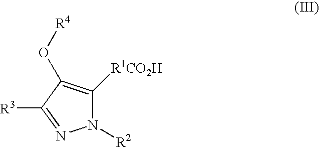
N1([R2])C([R1CO2H])=C(O[R4])C([R3])=N1
